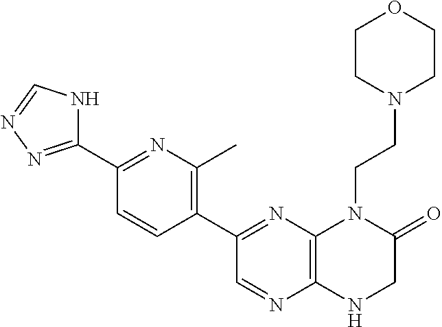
C12=C(N=C(C3=C(C)N=C(C4=NN=CN4)C=C3)C=N1)N(CCN1CCOCC1)C(=O)CN2
